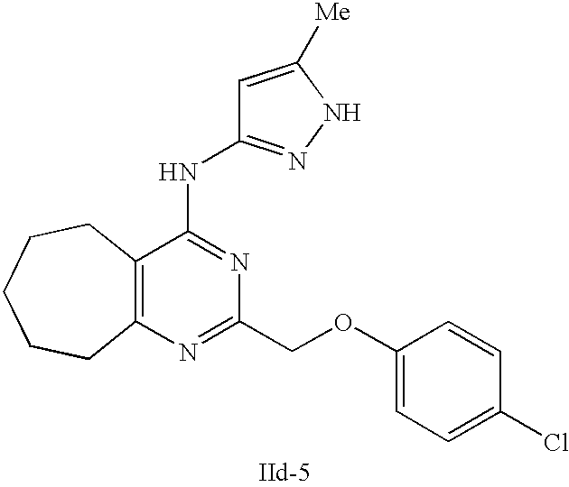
C12=C(N=C(COC3=CC=C(Cl)C=C3)N=C1NC1=NNC([Me])=C1)CCCCC2
